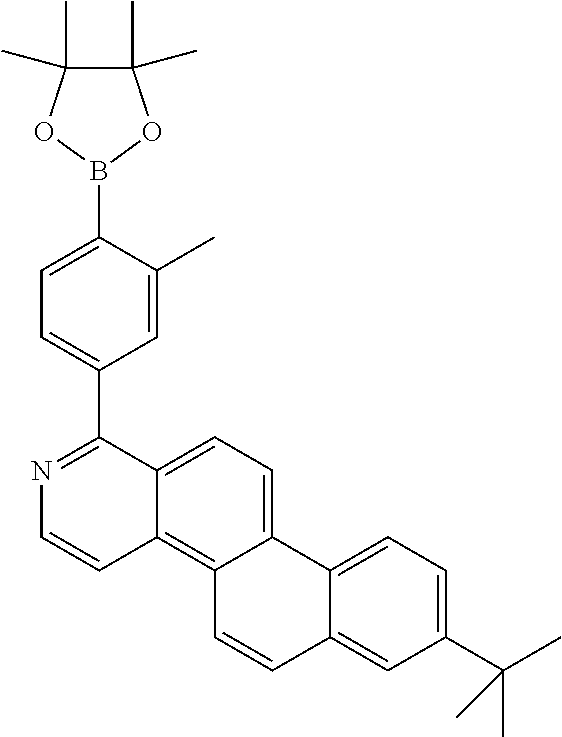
C1(C2=NC=CC3=C4C(=CC=C23)C2=CC=C(C(C)(C)C)C=C2C=C4)=CC=C(B2OC(C)(C)C(C)(C)O2)C(C)=C1
